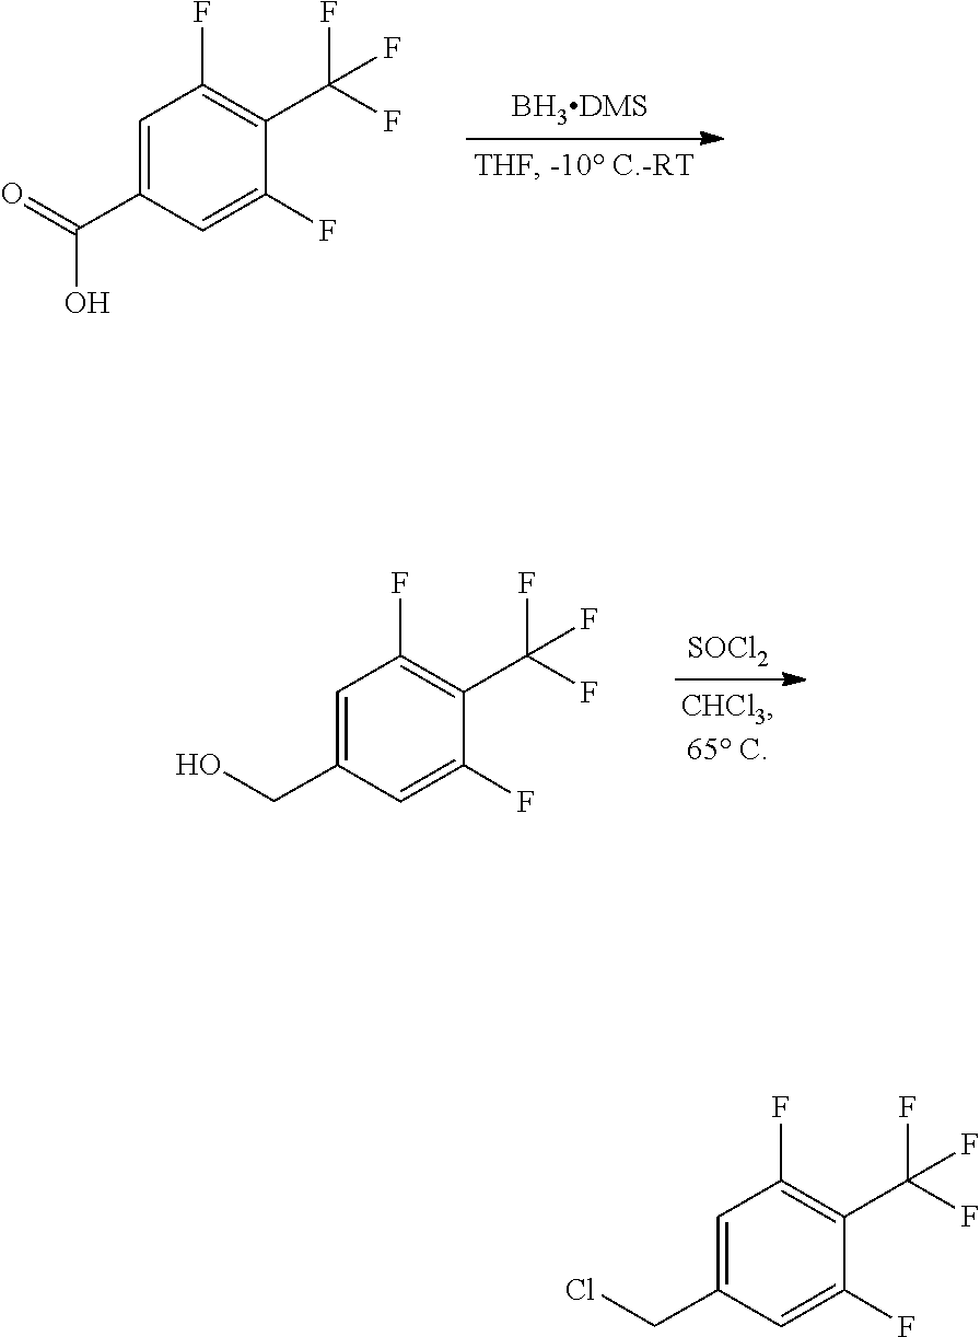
O=C(C1=CC(F)=C(C(F)(F)F)C(F)=C1)O.[BH3DMS].[SOCl2].OCC1=CC(F)=C(C(F)(F)F)C(F)=C1.ClCC1=CC(F)=C(C(F)(F)F)C(F)=C1
